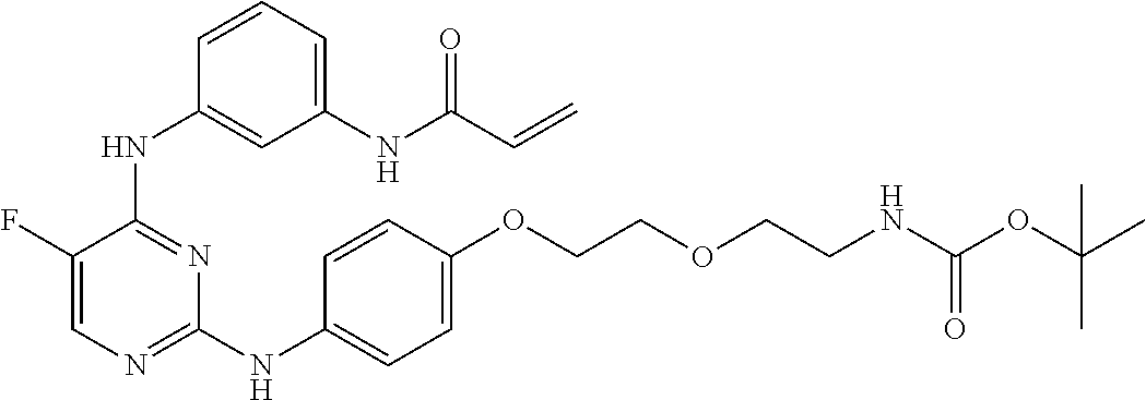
N(C1=NC=C(F)C(NC2=CC(NC(C=C)=O)=CC=C2)=N1)C1=CC=C(OCCOCCNC(OC(C)(C)C)=O)C=C1
